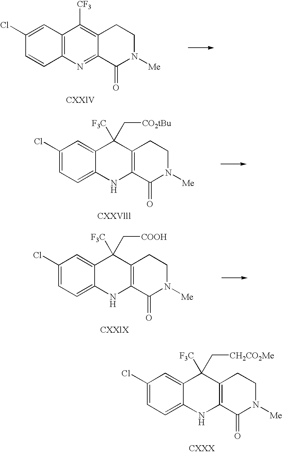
C1(Cl)=CC2=C(C=C1)N=C1C(=C2[CF3])CCN([Me])C1=O.C1(Cl)=CC=C2C(=C1)C([F3C])(C[CO2tBu])C1=C(N2)C(=O)N([Me])CC1.C1(Cl)=CC=C2C(=C1)C([F3C])(C[COOH])C1=C(N2)C(=O)N([Me])CC1.C1(Cl)=CC=C2C(=C1)C([F3C])(C[CH2CO2Me])C1=C(N2)C(=O)N([Me])CC1
